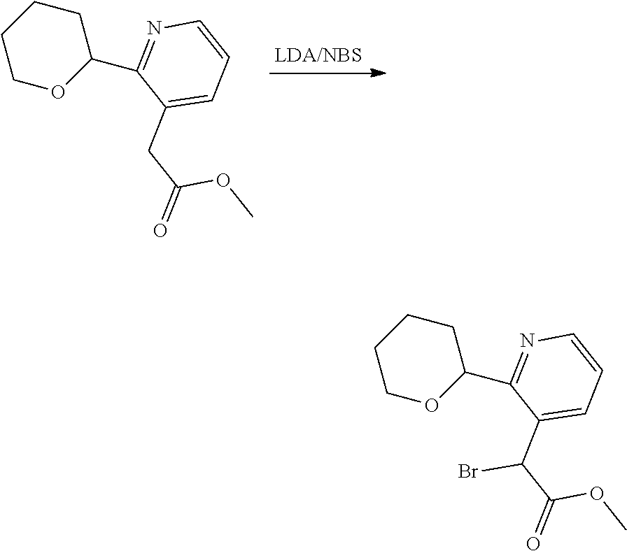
C1CCOC(C2=NC=CC=C2CC(=O)OC)C1.C1CCOC(C2=NC=CC=C2C(C(=O)OC)Br)C1
